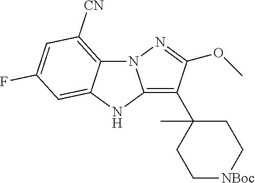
N12C3=C([CN])C=C(F)C=C3NC1=C(C1(C)CC[NBoc]CC1)C(OC)=N2
